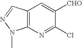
C12=C(N=C(Cl)C([CHO])=C1)N(C)N=C2
